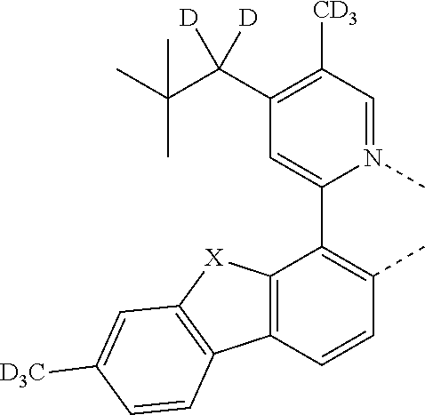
C12=C(C=CC(C)=C1C1=CC(C(C(C)(C)C)([D])[D])=C([CD3])C=N1C)C1=C([X]2)C=C([D3C])C=C1
